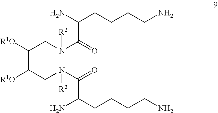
C(C(CN(C(=O)C(CCCCN)N)[R2])[R1O])(CN(C(=O)C(N)CCCCN)[R2])[R1O]
